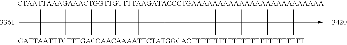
CC(C)(C)C(C)(C)C(C)(C)C(C)(C)C(C)(C)C(C)(C)C(C)(C)C(C)(C)C(C)(C)C(C)(C)C(C)(C)->C
